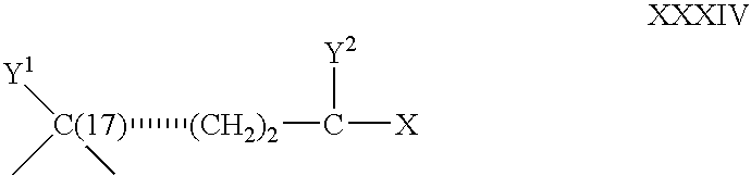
[Y1][C(17)](C)(C)[(CH2)2]C([Y2])[X]
